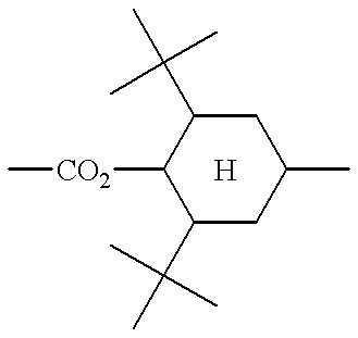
C1([CO2]C)C(C(C)(C)C)CC(C)CC1C(C)(C)C.[H]
